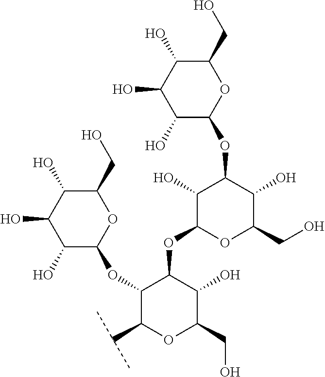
C1(O)C(OC2C(C(C)C)OC(CO)C(O)C2OC2OC(CO)C(O)C(OC3C(O)C(O)C(O)C(CO)O3)C2O)OC(CO)C(O)C1O
